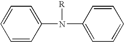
C1=CC(N([R])C2=CC=CC=C2)=CC=C1
